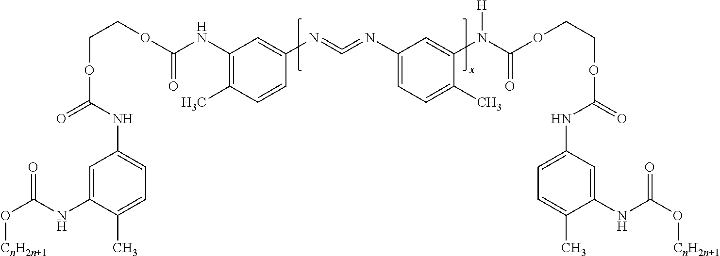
C1(NC(OCCOC(=O)NC2=CC=C(C)C(NC(=O)O[CnH2n+1])=C2)=O)=C(C)C=CC(N=C=NC2=CC=C(C)C(N(C(OCCOC(NC3=CC=C(C)C(NC(=O)O[CnH2n+1])=C3)=O)=O)[H])=C2)=C1
